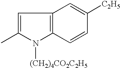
C1=C(C)N([(CH2)4CO2C2H5])C2=C1C=C([C2H5])C=C2
